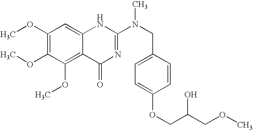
C1(OC)=C(OC)C(OC)=C2C(=C1)NC(N(CC1=CC=C(OCC(COC)O)C=C1)C)=NC2=O
